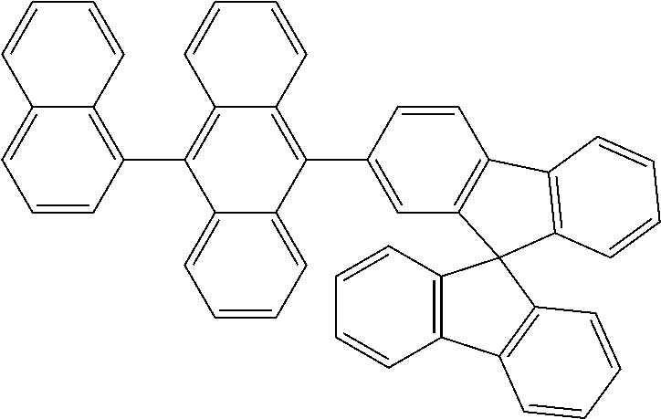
C1=CC2=CC=CC(C3=C4C(=C(C5=CC6=C(C=C5)C5=C(C=CC=C5)C65C6=C(C7=C5C=CC=C7)C=CC=C6)C5=CC=CC=C35)C=CC=C4)=C2C=C1
